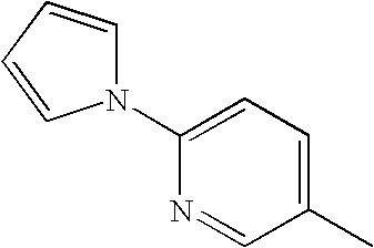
C1(N2C=CC=C2)=CC=C(C)C=N1
